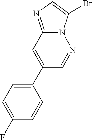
C1(C2=CC3=NC=C(Br)N3N=C2)=CC=C(F)C=C1
